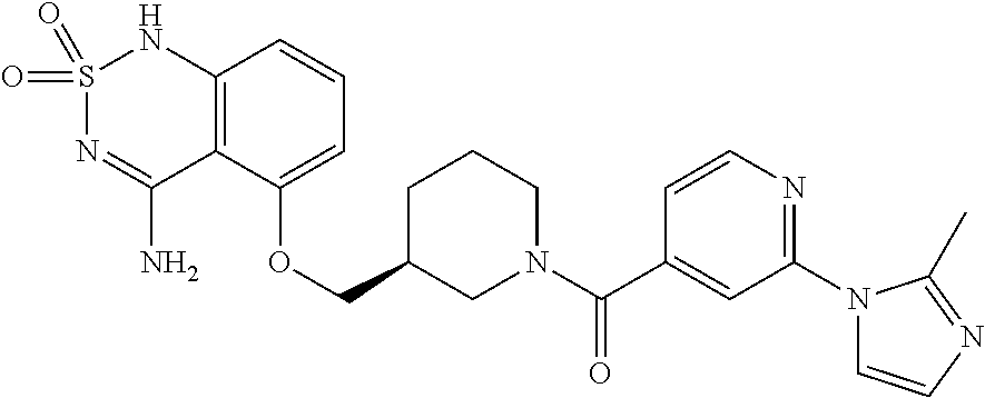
C12=C(C(OCC3CN(C(C4=CC(N5C=CN=C5C)=NC=C4)=O)CCC3)=CC=C1)C(N)=NS(=O)(=O)N2
